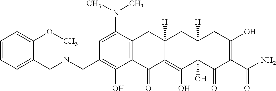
C1=CC=C(CNCC2=C(O)C3=C(C(N(C)C)=C2)CC2([H])C(=C(O)C4(O)C([H])(C2)CC(O)=C(C(N)=O)C4=O)C3=O)C(OC)=C1
